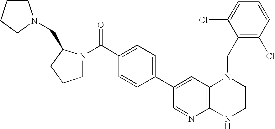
C12=C(NCCN1CC1=C(Cl)C=CC=C1Cl)N=CC(C1=CC=C(C(=O)N3CCCC3CN3CCCC3)C=C1)=C2
